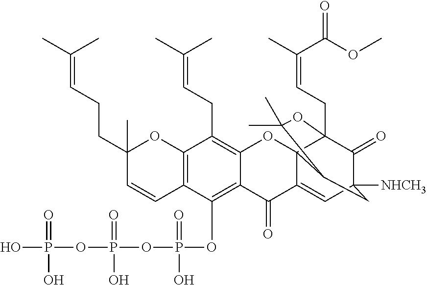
C12=C(OP(=O)(O)OP(OP(O)(=O)O)(=O)O)C3=C(C(CC=C(C)C)=C1OC14C(=CC5([NHCH3])C(=O)C1(CC=C(C)C(=O)OC)OC(C)(C)C4C5)C2=O)OC(C)(CCC=C(C)C)C=C3
